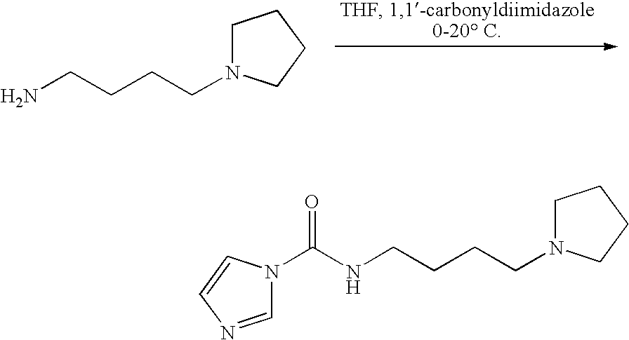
C1N(CCCCN)CCC1.C1N(CCCCNC(N2C=NC=C2)=O)CCC1
